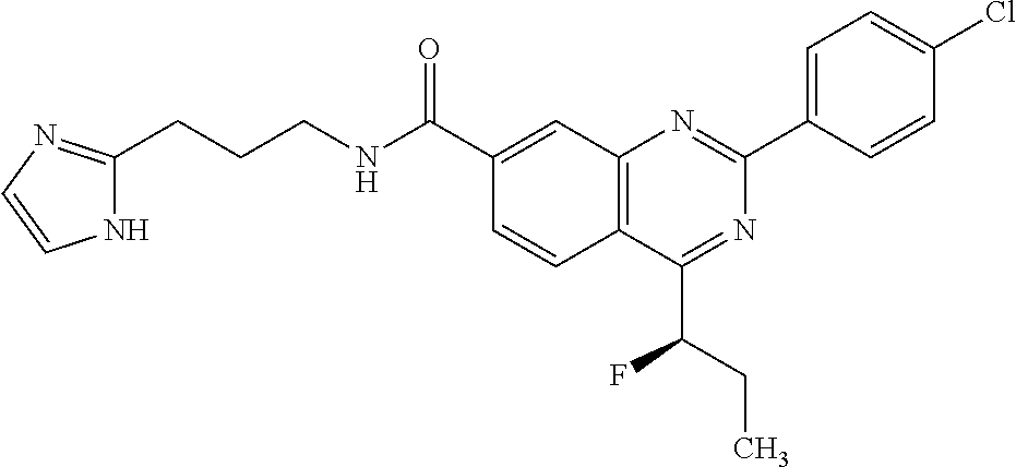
C1(C(NCCCC2=NC=CN2)=O)=CC2=C(C=C1)C(C(CC)F)=NC(C1=CC=C(Cl)C=C1)=N2
